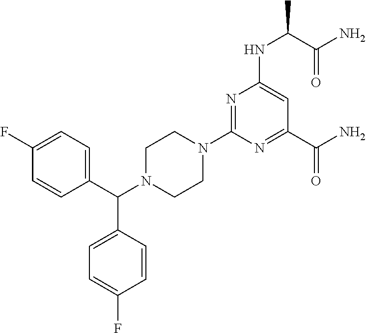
FC1=CC=C(C(N2CCN(C3=NC(NC(C)C(N)=O)=CC(C(N)=O)=N3)CC2)C2=CC=C(F)C=C2)C=C1
